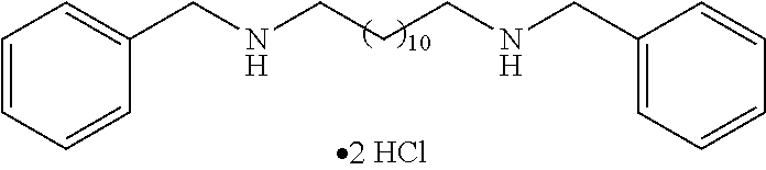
C1=CC=CC(CNCCCNCC2=CC=CC=C2)=C1
